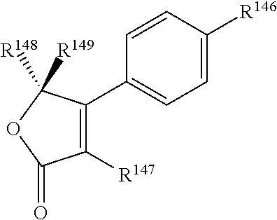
C1([R147])=C(C2=CC=C([R146])C=C2)C([R149])([R148])OC1=O
